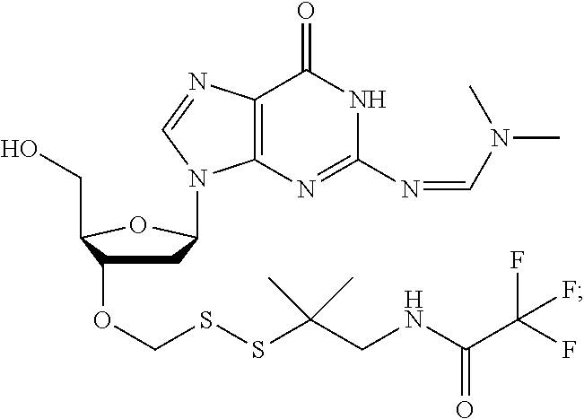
C1C(OCSSC(CNC(C(F)(F)F)=O)(C)C)C(CO)OC1N1C2=C(C(=O)NC(N=CN(C)C)=N2)N=C1
